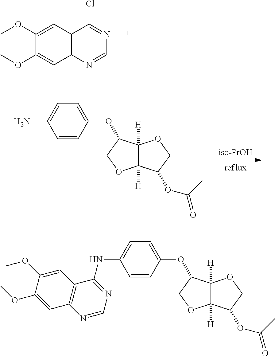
C12=C(N=CN=C1Cl)C=C(OC)C(OC)=C2.O(C1C2([H])C([H])(OC1)C(OC(=O)C)CO2)C1=CC=C(N)C=C1.O(C1C2([H])C([H])(OC1)C(OC(=O)C)CO2)C1=CC=C(NC2=NC=NC3=C2C=C(OC)C(OC)=C3)C=C1
